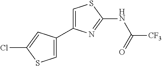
C1=C(C2=CSC(Cl)=C2)N=C(NC([CF3])=O)S1
